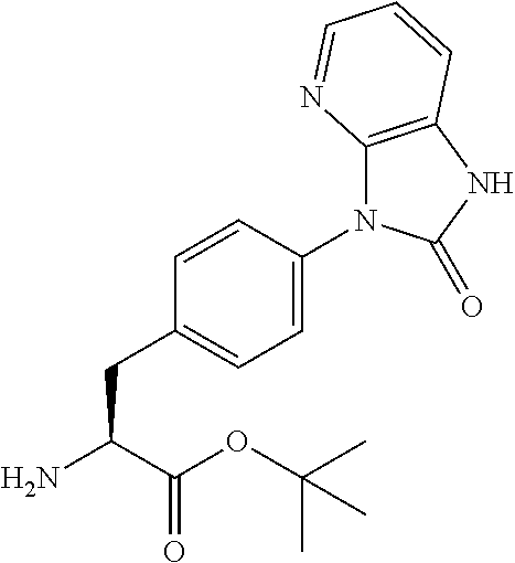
C1=CC(N2C3=C(NC2=O)C=CC=N3)=CC=C1CC(N)C(OC(C)(C)C)=O
